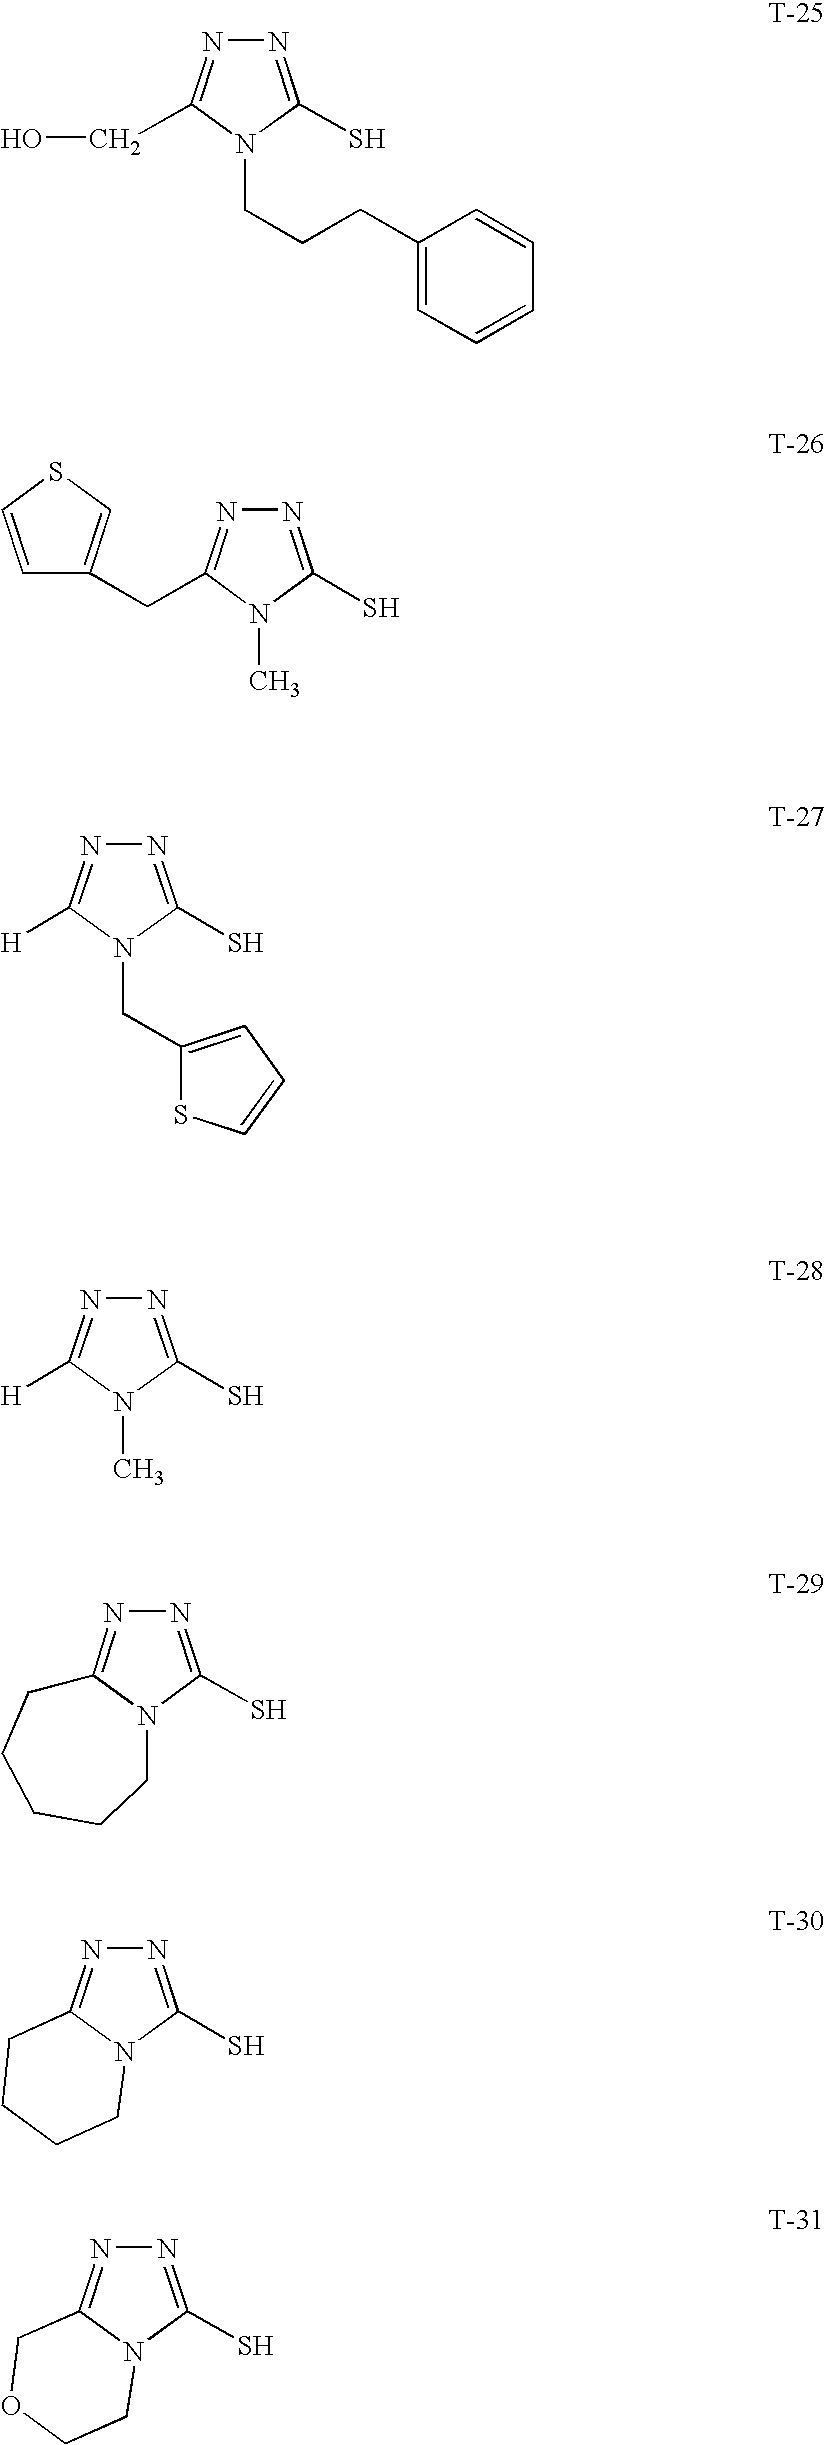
N1=C(S)N(CCCC2=CC=CC=C2)C(CO)=N1.N1=C(S)N(C)C(CC2=CSC=C2)=N1.N1=C(S)N(CC2=CC=CS2)C([H])=N1.N1=C(S)N(C)C([H])=N1.N1=C(S)N2C(=N1)CCCCC2.N1=C(S)N2C(=N1)CCCC2.N1=C(S)N2C(=N1)COCC2
